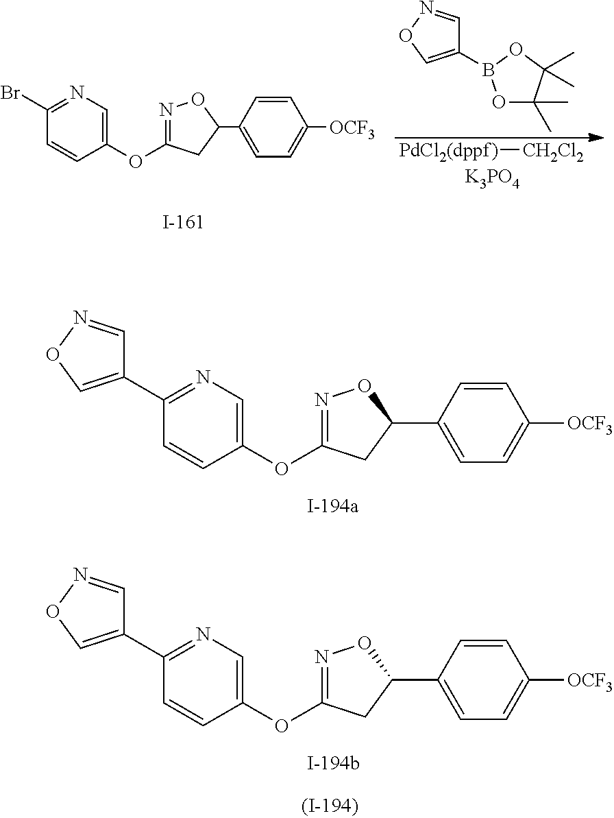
[PdCl2(dppf)][CH2Cl2].[K3PO4].C1(B2OC(C)(C)C(C)(C)O2)=CON=C1.C1(OC2=NOC(C3=CC=C([OCF3])C=C3)C2)=CN=C(Br)C=C1.C1(OC2=NOC(C3=CC=C([OCF3])C=C3)C2)=CN=C(C2=CON=C2)C=C1.C1(OC2=NOC(C3=CC=C([OCF3])C=C3)C2)=CN=C(C2=CON=C2)C=C1
